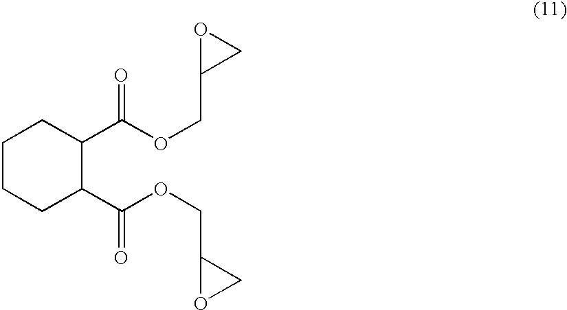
C1CCC(C(OCC2OC2)=O)C(C(OCC2CO2)=O)C1
